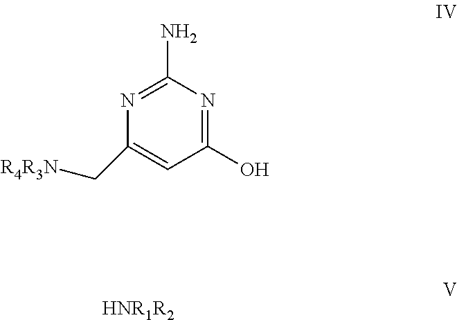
N1=C(N)N=C(O)C=C1C[R4R3N].[HNR1R2]
